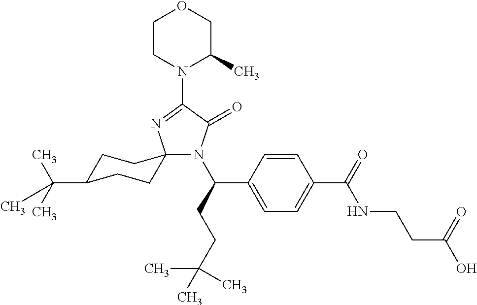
N1(C(CCC(C)(C)C)C2=CC=C(C(=O)NCCC(O)=O)C=C2)C(=O)C(N2C(C)COCC2)=NC12CCC(C(C)(C)C)CC2
